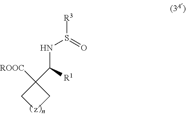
[ROOC]C1(C(NS([R3])=O)[R1])C[z]C1
